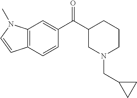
C12=C(C=CC(C(C3CN(CC4CC4)CCC3)=O)=C1)C=CN2C
